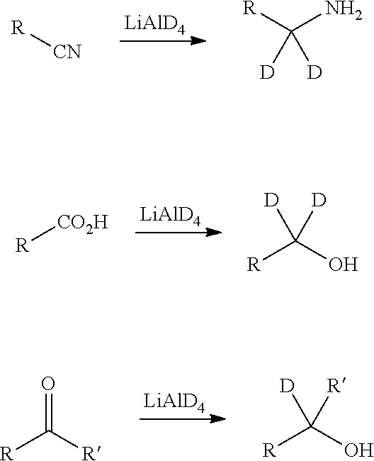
NC([R])([D])[D].[LiAlD4].[CN][R].OC([R])([D])[D].[LiAlD4].[CO2H][R].OC([R])([D])[R].[LiAlD4].C([R])([R])=O
